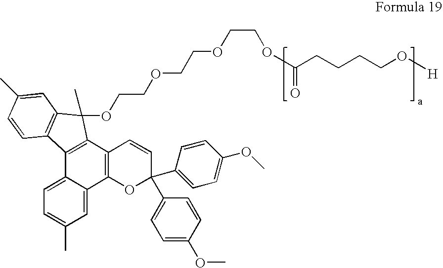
C(CCCO[H])C(OCCOCCOCCOC1(C)C2=C(C3=CC=C(C)C=C3C3=C2C=CC(C2=CC=C(OC)C=C2)(C2=CC=C(OC)C=C2)O3)C2=C1C=C(C)C=C2)=O
